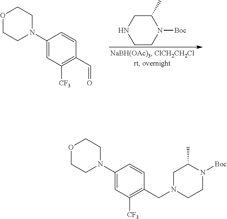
C1(C)CNCCN1[Boc].O1CCN(C2=CC([CF3])=C(C=O)C=C2)CC1.O1CCN(C2=CC([CF3])=C(CN3CCN([Boc])C(C)C3)C=C2)CC1
